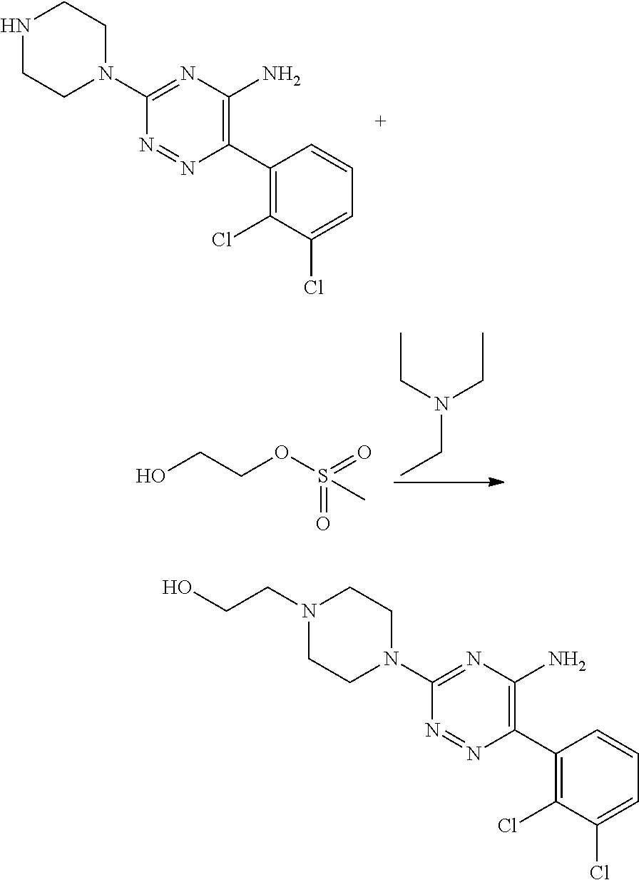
N1CCN(C2=NC(N)=C(C3=C(Cl)C(Cl)=CC=C3)N=N2)CC1.OCCOS(=O)(=O)C.CCN(CC)CC.N1(CCO)CCN(C2=NC(N)=C(C3=C(Cl)C(Cl)=CC=C3)N=N2)CC1
